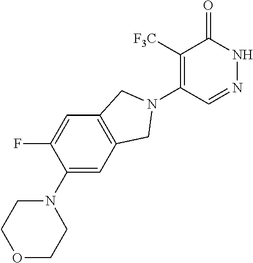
C12=C(C=C(F)C(N3CCOCC3)=C1)CN(C1=C([F3C])C(=O)NN=C1)C2
